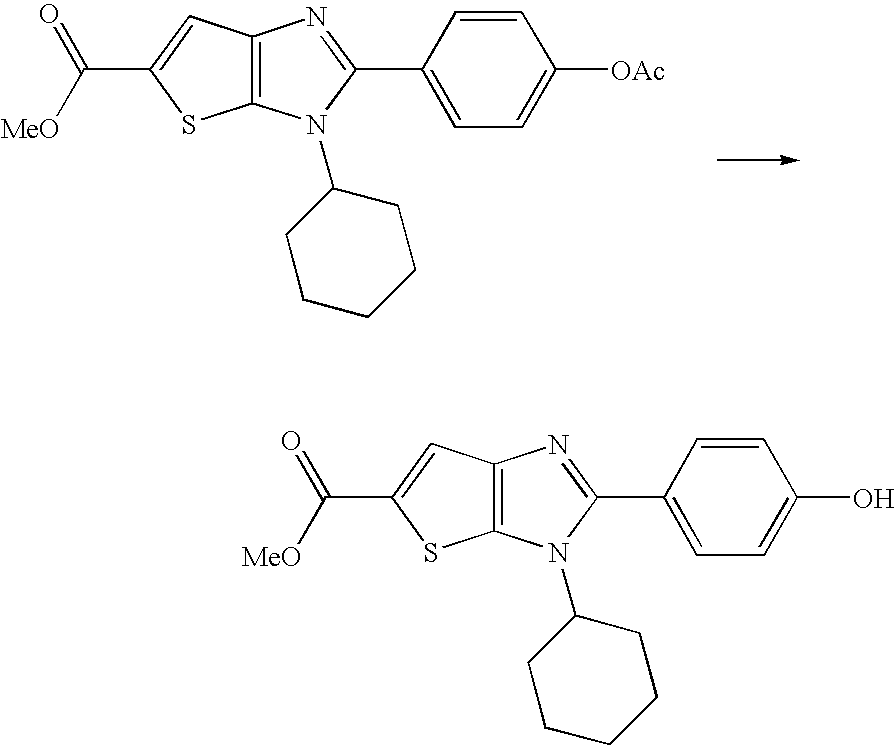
C12=C(C=C(C(=O)[MeO])S1)N=C(C1=CC=C([OAc])C=C1)N2C1CCCCC1.C12=C(C=C(C(=O)[MeO])S1)N=C(C1=CC=C(O)C=C1)N2C1CCCCC1
